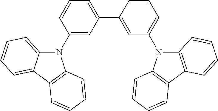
C1=CC(N2C3=CC=CC=C3C3=C2C=CC=C3)=CC(C2=CC(N3C4=C(C5=C3C=CC=C5)C=CC=C4)=CC=C2)=C1
